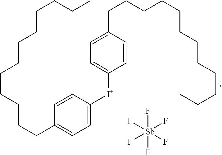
C1=C(CCCCCCCCCCCC)C=CC([I+]C2=CC=C(CCCCCCCCCCCC)C=C2)=C1.F[Sb](F)(F)(F)(F)F
